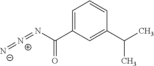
C1=C(C(N=[N+]=[N-])=O)C=C(C(C)C)C=C1
